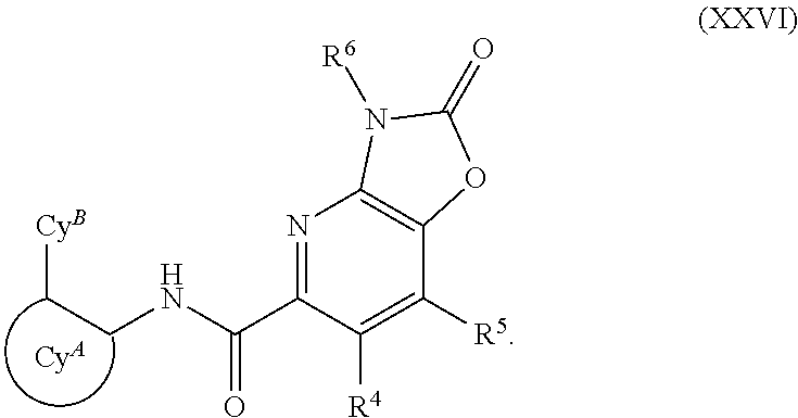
[CyB]CCNC(=O)C1=NC2=C(C([R5])=C1[R4])OC(=O)N2[R6].[CyA]
